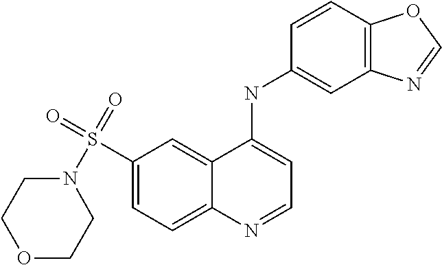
C1(S(=O)(=O)N2CCOCC2)=CC=C2C(=C1)C(NC1=CC3=C(C=C1)OC=N3)=CC=N2
